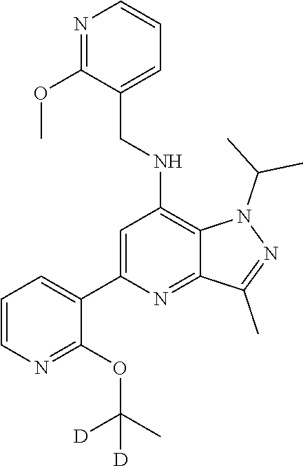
C1(C2=CC=CN=C2OC(C)([D])[D])=CC(NCC2=CC=CN=C2OC)=C2C(=N1)C(C)=NN2C(C)C
